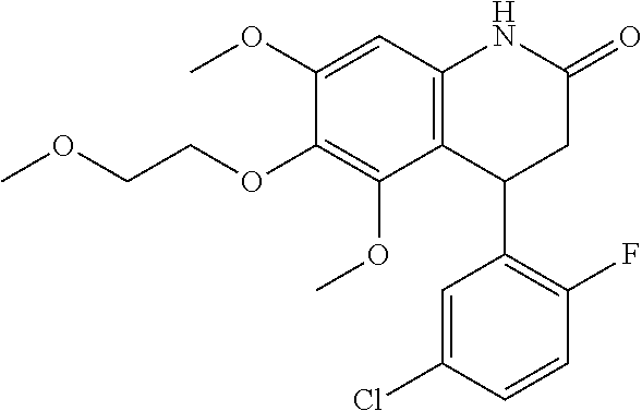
C12=C(C=C(OC)C(OCCOC)=C1OC)NC(=O)CC2C1=C(F)C=CC(Cl)=C1
